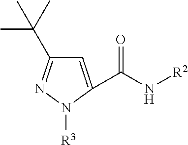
C1=C(C(N[R2])=O)N([R3])N=C1C(C)(C)C
